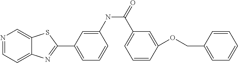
N1=CC=C2C(=C1)SC(C1=CC=CC(NC(=O)C3=CC=CC(OCC4=CC=CC=C4)=C3)=C1)=N2
